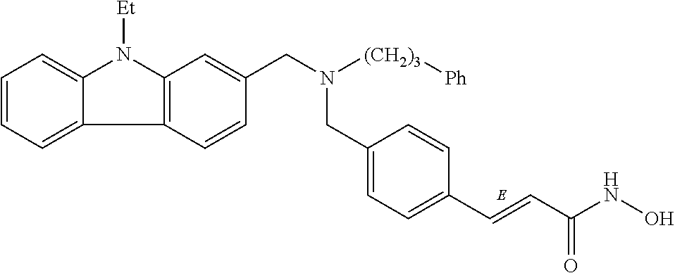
C1=CC=C2C(=C1)N([Et])C1=C2C=CC(CN([(CH2)3][Ph])CC2=CC=C(C=CC(NO)=O)C=C2)=C1
